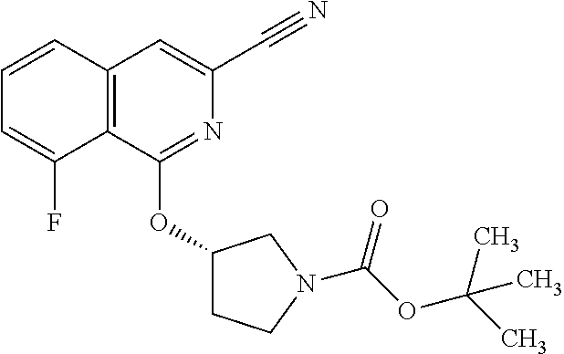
C1=CC2=C(C(F)=C1)C(OC1CCN(C(=O)OC(C)(C)C)C1)=NC(C#N)=C2
